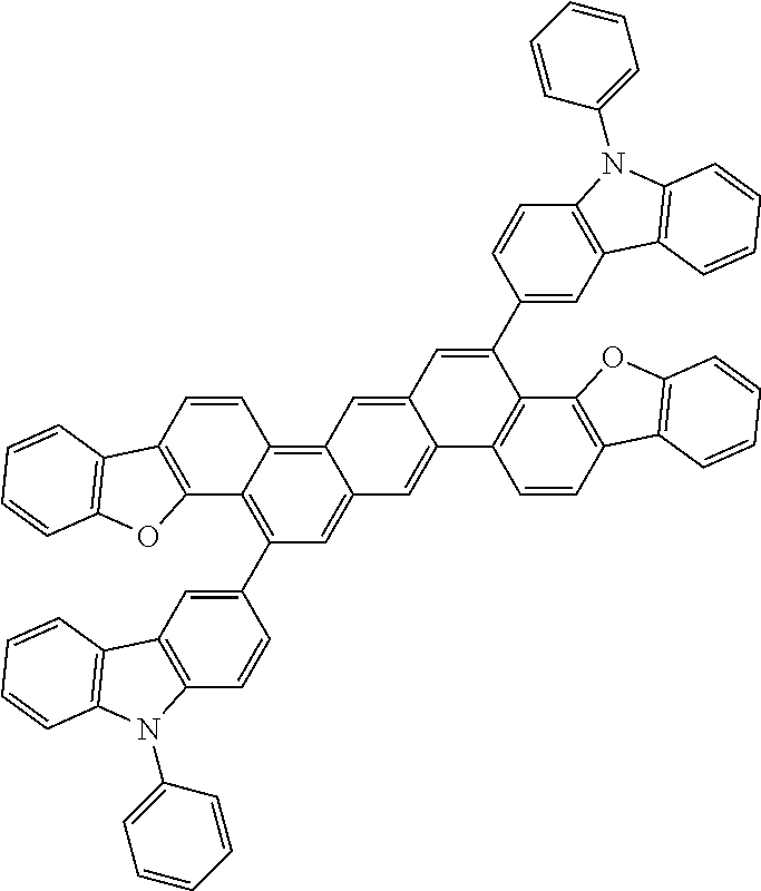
C1=CC2=C3C(=CC(C4=CC5=C(C=C4)N(C4=CC=CC=C4)C4=C5C=CC=C4)=C2C2=C1C1=C(O2)C=CC=C1)C=C1C(=C3)C=C(C2=CC3=C(C=C2)N(C2=CC=CC=C2)C2=C3C=CC=C2)C2=C1C=CC1=C2OC2=C1C=CC=C2
